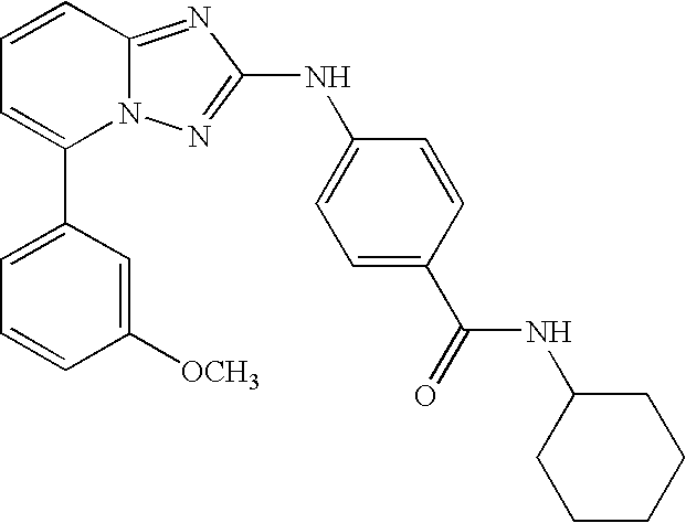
C1(C2=CC=CC3=NC(NC4=CC=C(C(NC5CCCCC5)=O)C=C4)=NN23)=CC=CC([OCH3])=C1
